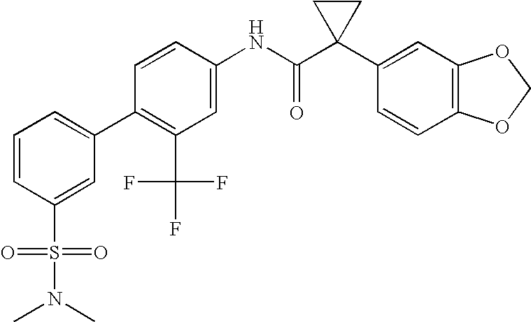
C1=CC(NC(C2(C3=CC4=C(C=C3)OCO4)CC2)=O)=CC(C(F)(F)F)=C1C1=CC=CC(S(=O)(=O)N(C)C)=C1
